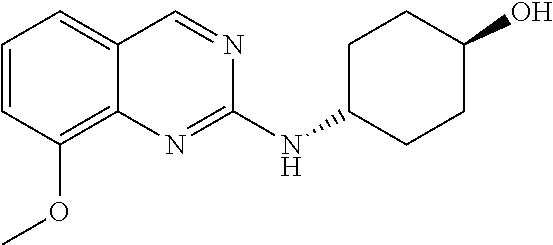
C1=CC(OC)=C2C(=C1)C=NC(NC1CCC(O)CC1)=N2
